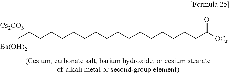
CCCCCCCCCCCCCCCCCC([OCs])=O.[Cs2CO3].[Ba(OH)2]
